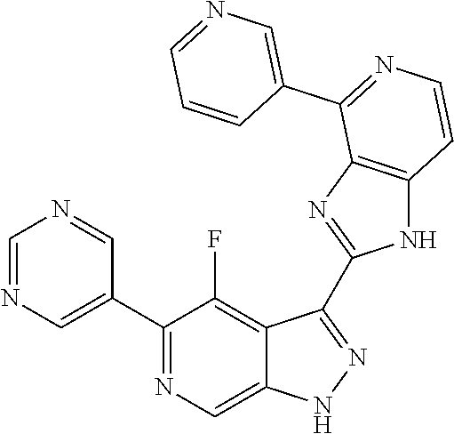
C1=NC=C(C2=NC=C3C(=C2F)C(C2=NC4=C(N2)C=CN=C4C2=CN=CC=C2)=NN3)C=N1
